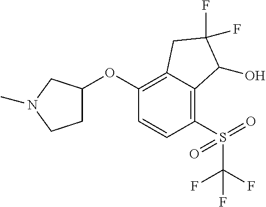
C1(OC2CCN(C)C2)=C2C(=C(S(=O)(=O)C(F)(F)F)C=C1)C(O)C(F)(F)C2
